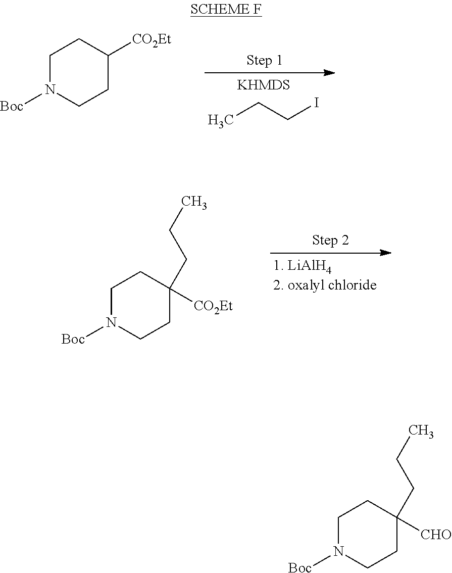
CCCI.C1N([Boc])CCC([CO2Et])C1.C1N([Boc])CCC([CO2Et])(CCC)C1.C1N([Boc])CCC([CHO])(CCC)C1
